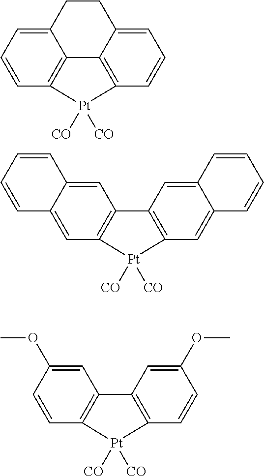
C1=CC2=C3C(=C1)CCC1=CC=CC(=C31)[Pt]2([CO])[CO].C12=CC3=C(C=C1C=CC=C2)C1=C(C=C2C(=C1)C=CC=C2)[Pt]3([CO])[CO].C1=CC2=C(C=C1OC)C1=C(C=CC(OC)=C1)[Pt]2([CO])[CO]
